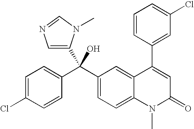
C1=C(Cl)C=CC(C(C2=CC=C3C(=C2)C(C2=CC(Cl)=CC=C2)=CC(=O)N3C)(O)C2=CN=CN2C)=C1
